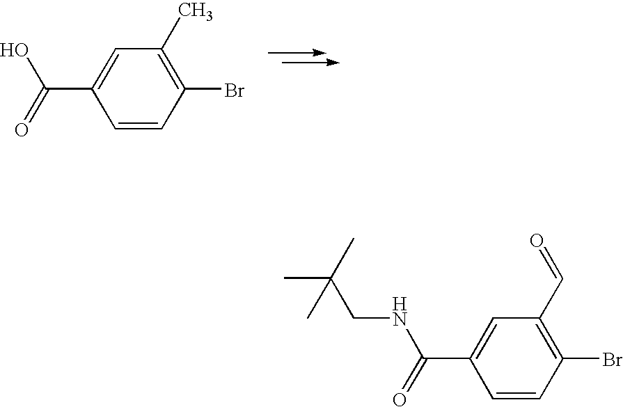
C1(C)=C(Br)C=CC(C(=O)O)=C1.C1(C=O)=C(Br)C=CC(C(=O)NCC(C)(C)C)=C1
